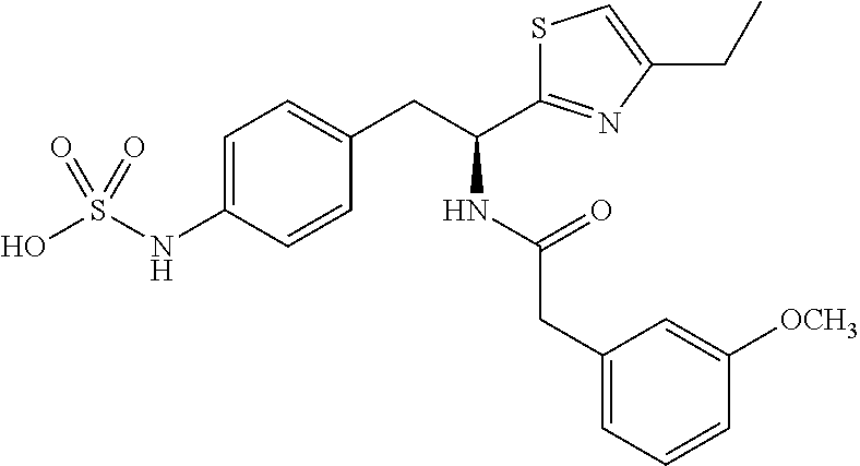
C1=C(NS(O)(=O)=O)C=CC(CC(C2=NC(CC)=CS2)NC(=O)CC2=CC=CC([OCH3])=C2)=C1
